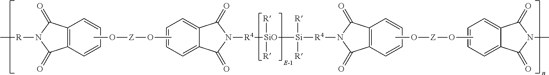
C12=C(C=CC=C1)C(=O)N([R]C)C2=O.CO[Z]OC.C12=CC=CC=C1C(=O)N([R4][SiO]([R])([R])[Si]([R4]N1C(=O)C3=C(C=CC=C3)C1=O)([R])[R])C2=O.CO[Z]OC.C12=CC=CC=C1C(=O)N(C)C2=O
